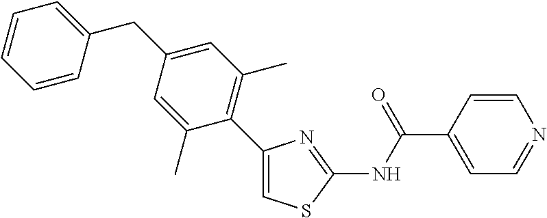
C1(C2=C(C)C=C(CC3=CC=CC=C3)C=C2C)=CSC(NC(C2=CC=NC=C2)=O)=N1
